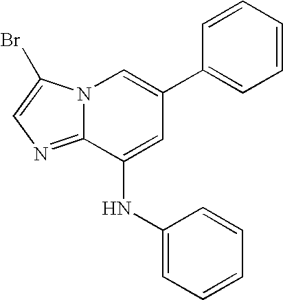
N12C(=NC=C1Br)C(NC1=CC=CC=C1)=CC(C1=CC=CC=C1)=C2
